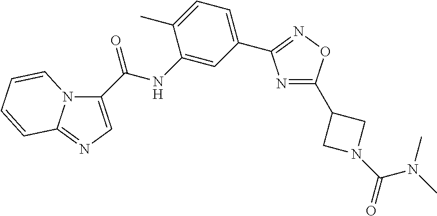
N1=C(C2CN(C(N(C)C)=O)C2)ON=C1C1=CC=C(C)C(NC(=O)C2=CN=C3N2C=CC=C3)=C1
